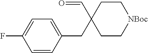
C1=C(F)C=CC(CC2(C=O)CC[NBoc]CC2)=C1
